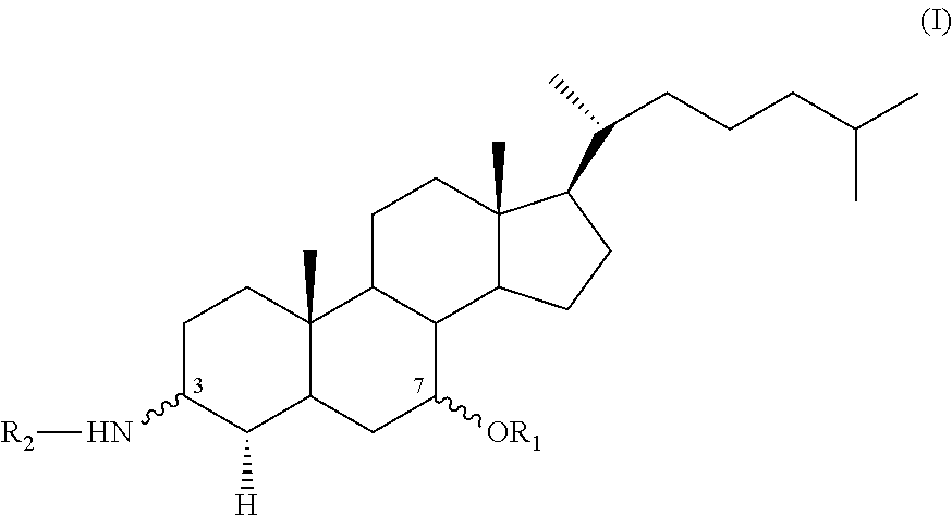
C1C(N[R2])C([H])C2C(C)(C1)C1C(C([OR1])C2)C2C(C)(CC1)C(C(CCCC(C)C)C)CC2
